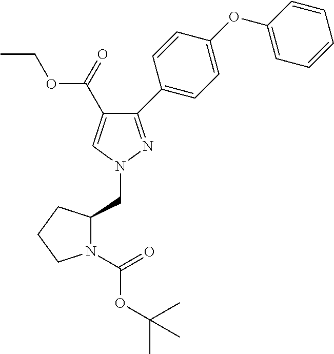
C(N1N=C(C2=CC=C(OC3=CC=CC=C3)C=C2)C(C(OCC)=O)=C1)C1N(C(=O)OC(C)(C)C)CCC1
